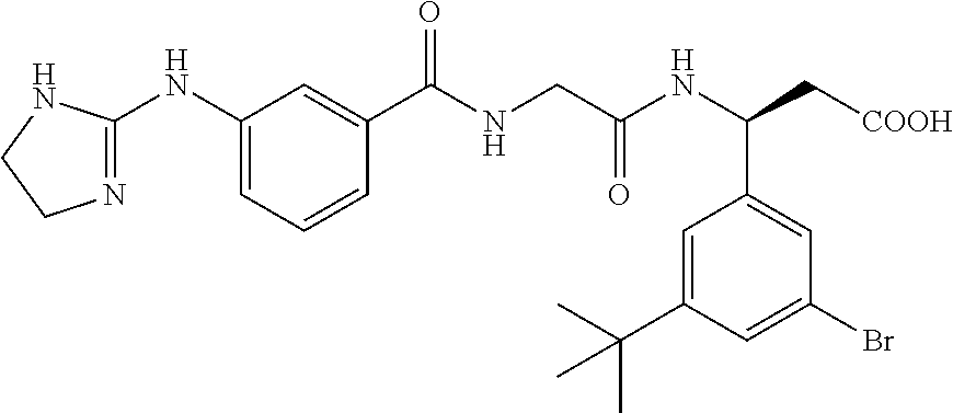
C1=C(C(C)(C)C)C=C(Br)C=C1C(NC(CNC(C1=CC(NC2=NCCN2)=CC=C1)=O)=O)C[COOH]
